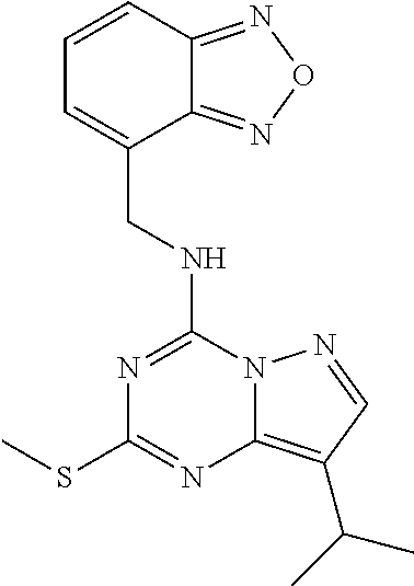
C1=CC2=NON=C2C(CNC2=NC(SC)=NC3=C(C(C)C)C=NN23)=C1
